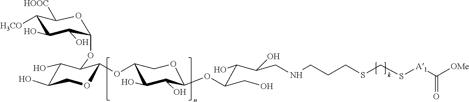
C1([H3CO])C(O)C(O)C(OC2C(O)C(O)COC2OC2C(O)C(O)C(OC(C(C(CNCCCSCS[A1]C([OMe])=O)O)O)CO)OC2)OC1[HOOC]
